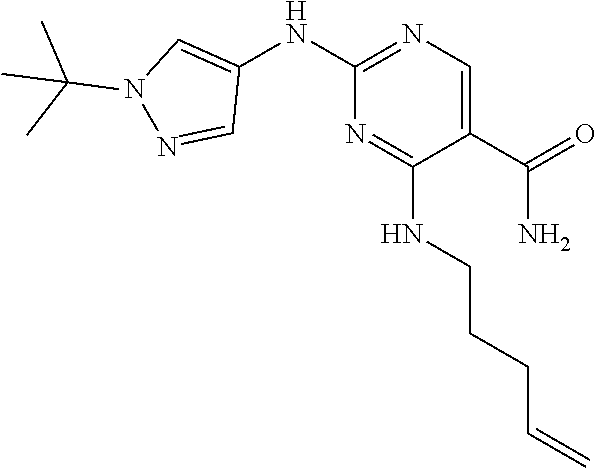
C1(C(=O)N)=CN=C(NC2=CN(C(C)(C)C)N=C2)N=C1NCCCC=C
